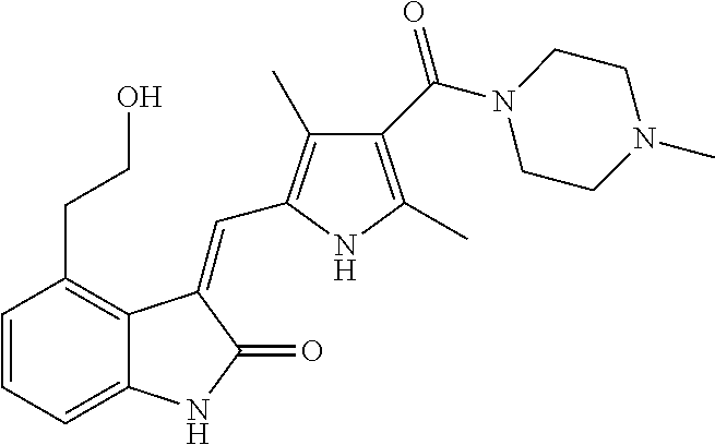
C1=CC=C2C(=C1CCO)C(=CC1=C(C)C(C(N3CCN(C)CC3)=O)=C(C)N1)C(=O)N2
